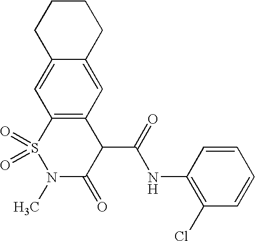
C12=CC3=C(C=C1CCCC2)C(C(=O)NC1=C(Cl)C=CC=C1)C(=O)N(C)S3(=O)=O
